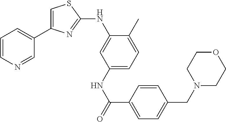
C1=CN=CC(C2=CSC(NC3=CC(NC(=O)C4=CC=C(CN5CCOCC5)C=C4)=CC=C3C)=N2)=C1
